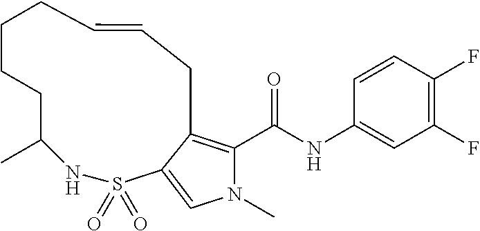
C(NC1=CC(F)=C(F)C=C1)(=O)C1=C2C(=CN1C)S(=O)(=O)NC(C)CCCCC=CC2
